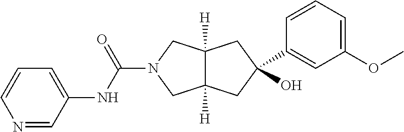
N1=CC(NC(=O)N2CC3([H])C([H])(C2)CC(C2=CC(OC)=CC=C2)(O)C3)=CC=C1
